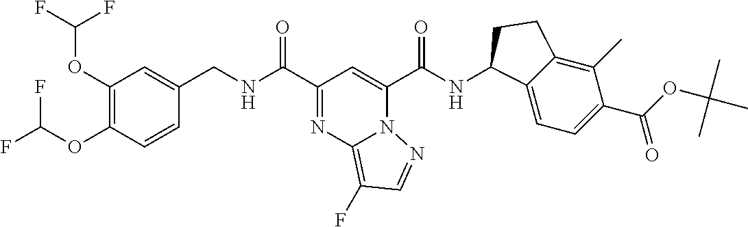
C(C1=NC2=C(F)C=NN2C(C(NC2C3=CC=C(C(=O)OC(C)(C)C)C(C)=C3CC2)=O)=C1)(=O)NCC1=CC(OC(F)F)=C(OC(F)F)C=C1
